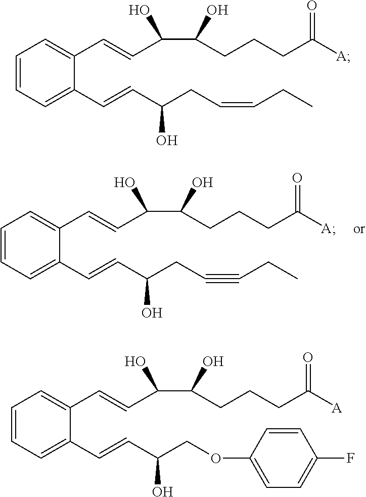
C1=CC=C(C=CC(CC=CCC)O)C(C=CC(C(CCCC([A])=O)O)O)=C1.C1=CC=C(C=CC(COC2=CC=C(F)C=C2)O)C(C=CC(C(CCCC([A])=O)O)O)=C1.C1=CC=C(C=CC(CC#CCC)O)C(C=CC(C(CCCC([A])=O)O)O)=C1
